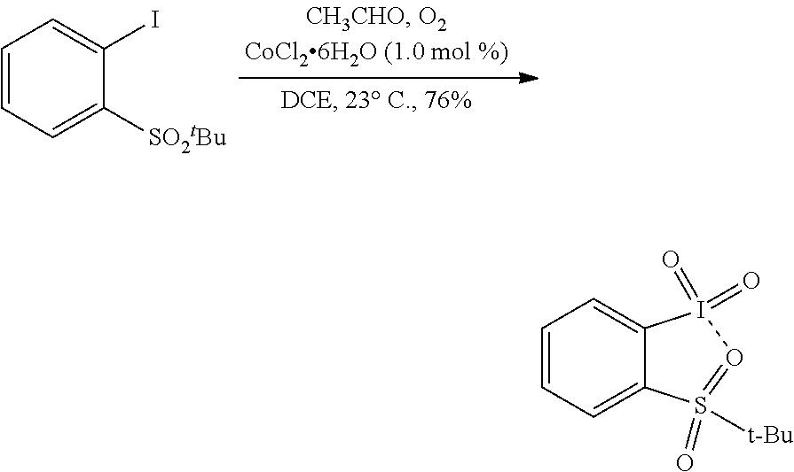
C1=CC=C([SO2tBu])C(I)=C1.C1=CC=C2C(=C1)I(=O)(=O)O=S2(=O)[t-Bu]
